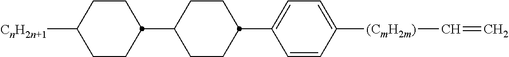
C1CC([CnH2n+1])CCC1C1CCC(C2=CC=C([(CmH2m)]C=C)C=C2)CC1
